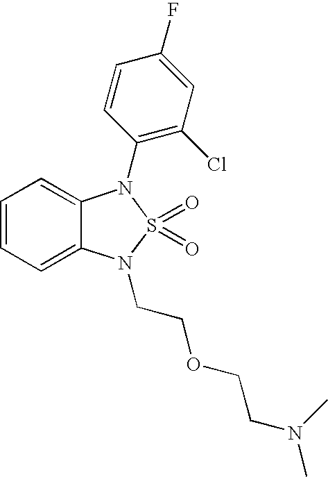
C1=CC=C2C(=C1)N(C1=C(Cl)C=C(F)C=C1)S(=O)(=O)N2CCOCCN(C)C
